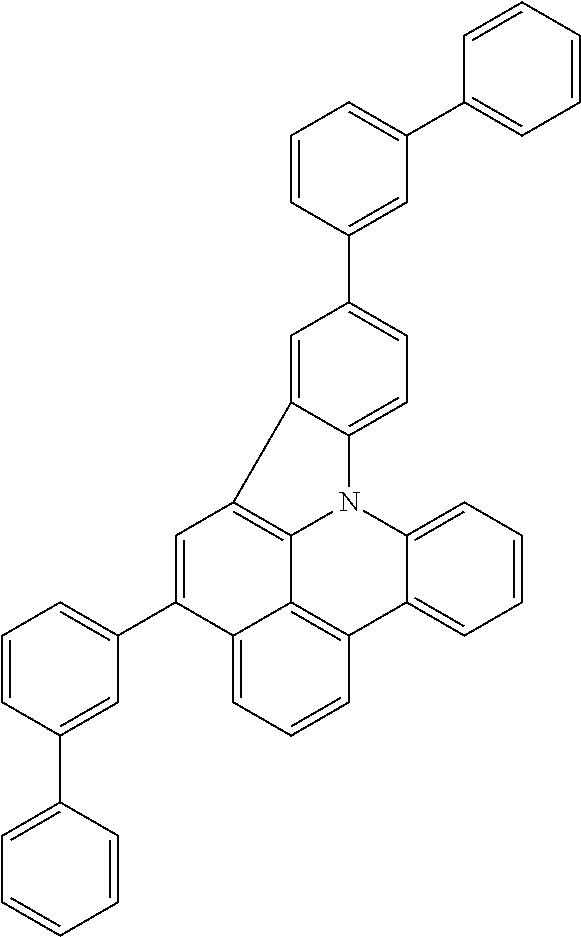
C1=CC(C2=CC=C3C(=C2)C2=C4N3C3=CC=CC=C3C3=C4C(=CC=C3)C(C3=CC=CC(C4=CC=CC=C4)=C3)=C2)=CC(C2=CC=CC=C2)=C1
